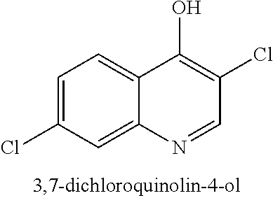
C1=C(Cl)C=C2C(=C1)C(O)=C(Cl)C=N2
